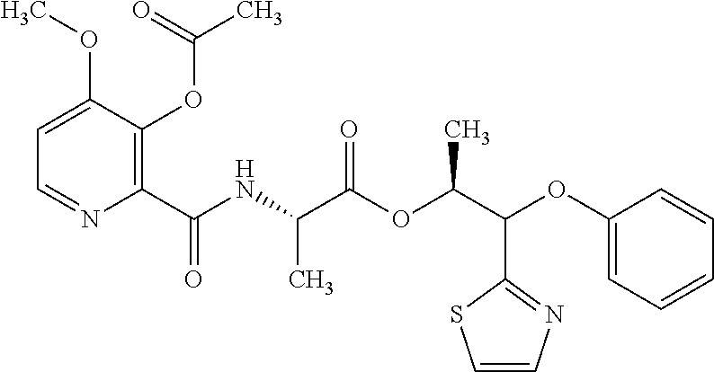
C1(C(NC(C(OC(C(C2=NC=CS2)OC2=CC=CC=C2)C)=O)C)=O)=C(OC(C)=O)C(OC)=CC=N1
